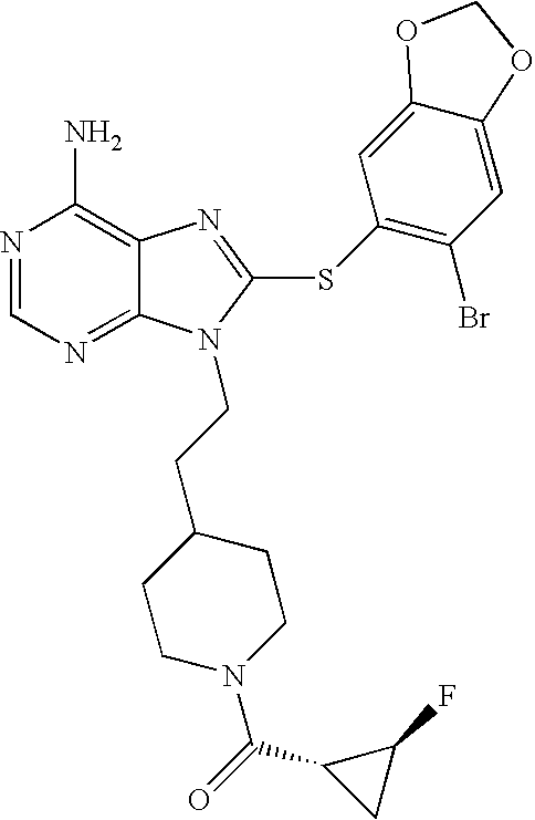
N1=CN=C2C(=C1N)N=C(SC1=C(Br)C=C3C(=C1)OCO3)N2CCC1CCN(C(=O)C2CC2F)CC1
